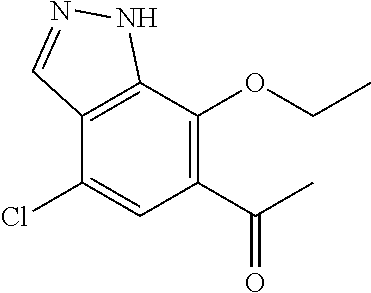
C12=C(C(OCC)=C(C(C)=O)C=C1Cl)NN=C2
